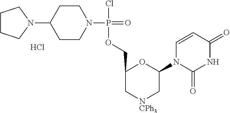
C1CCN(C2CCN(P(=O)(OCC3C[NCPh3]CC(N4C=CC(=O)NC4=O)O3)Cl)CC2)C1.Cl
